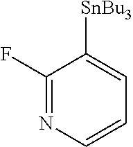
C1(F)=NC=CC=C1[SnBu3]
